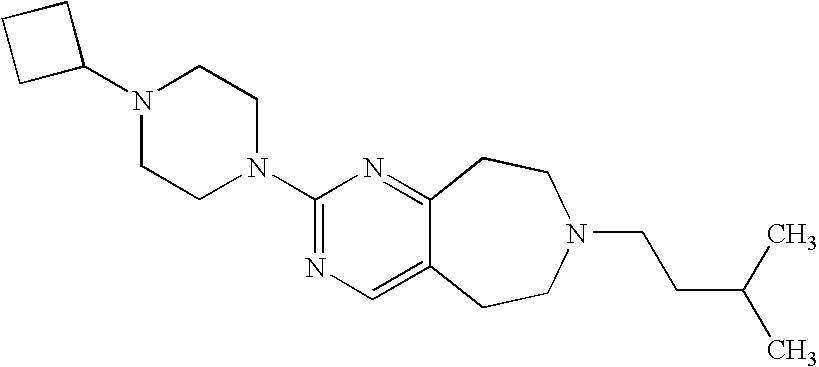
C1C(N2CCN(C3=NC=C4C(=N3)CCN(CCC(C)C)CC4)CC2)CC1
